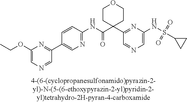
C1(NC(=O)C2(C3=NC(NS(C4CC4)(=O)=O)=CN=C3)CCOCC2)=NC=C(C2=NC(OCC)=CN=C2)C=C1
